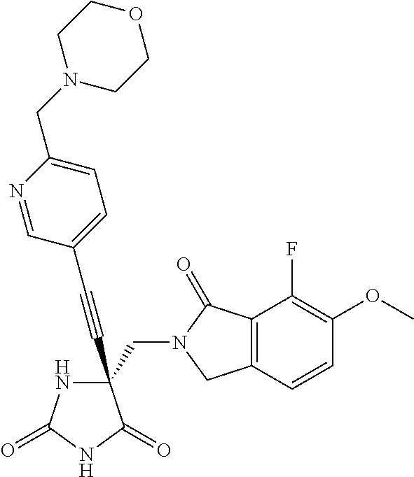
C(#CC1(CN2C(=O)C3=C(C2)C=CC(OC)=C3F)NC(=O)NC1=O)C1=CC=C(CN2CCOCC2)N=C1
